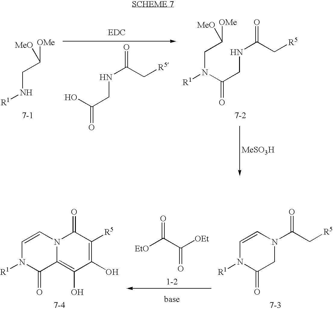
OC(CNC(C[R5])=O)=O.C(N[R1])C([OMe])[MeO].C(N(C(CNC(C[R5])=O)=O)[R1])C([OMe])[MeO].[MeSO3H].[EtO]C(C([OEt])=O)=O.C1=CN2C(=C(O)C(O)=C([R5])C2=O)C(=O)N1[R1].C1=CN(C(C[R5])=O)CC(=O)N1[R1]
